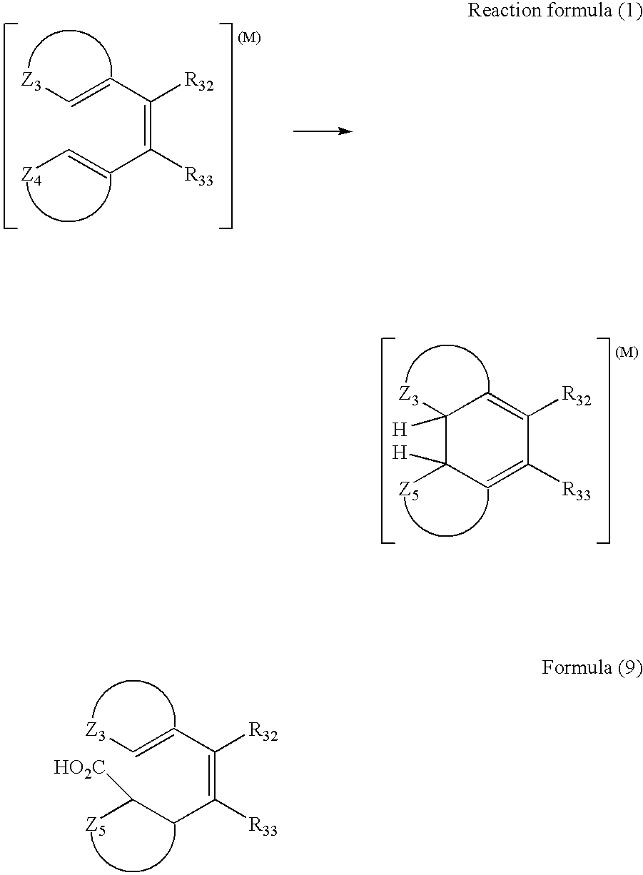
C(=CC(=C(C=C[Z4])[R33])[R32])[Z3].C1([Z3])([H])C([Z5])([H])C=C([R33])C([R32])=C1.C(=CC(=C(CC([Z5])[HO2C])[R33])[R32])[Z3]
